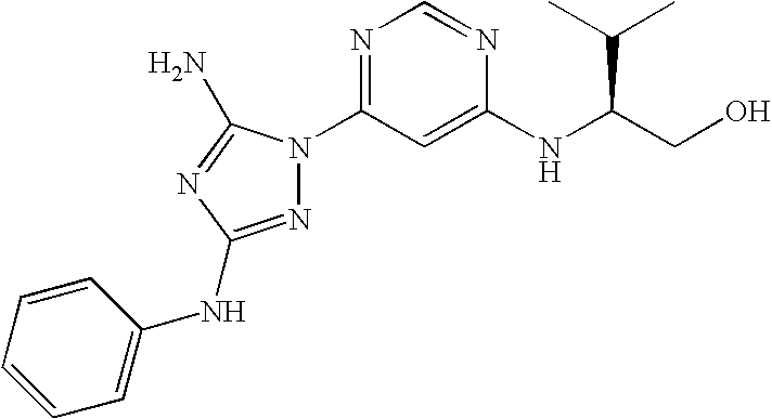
N1=C(NC2=CC=CC=C2)N=C(N)N1C1=NC=NC(NC(CO)C(C)C)=C1
